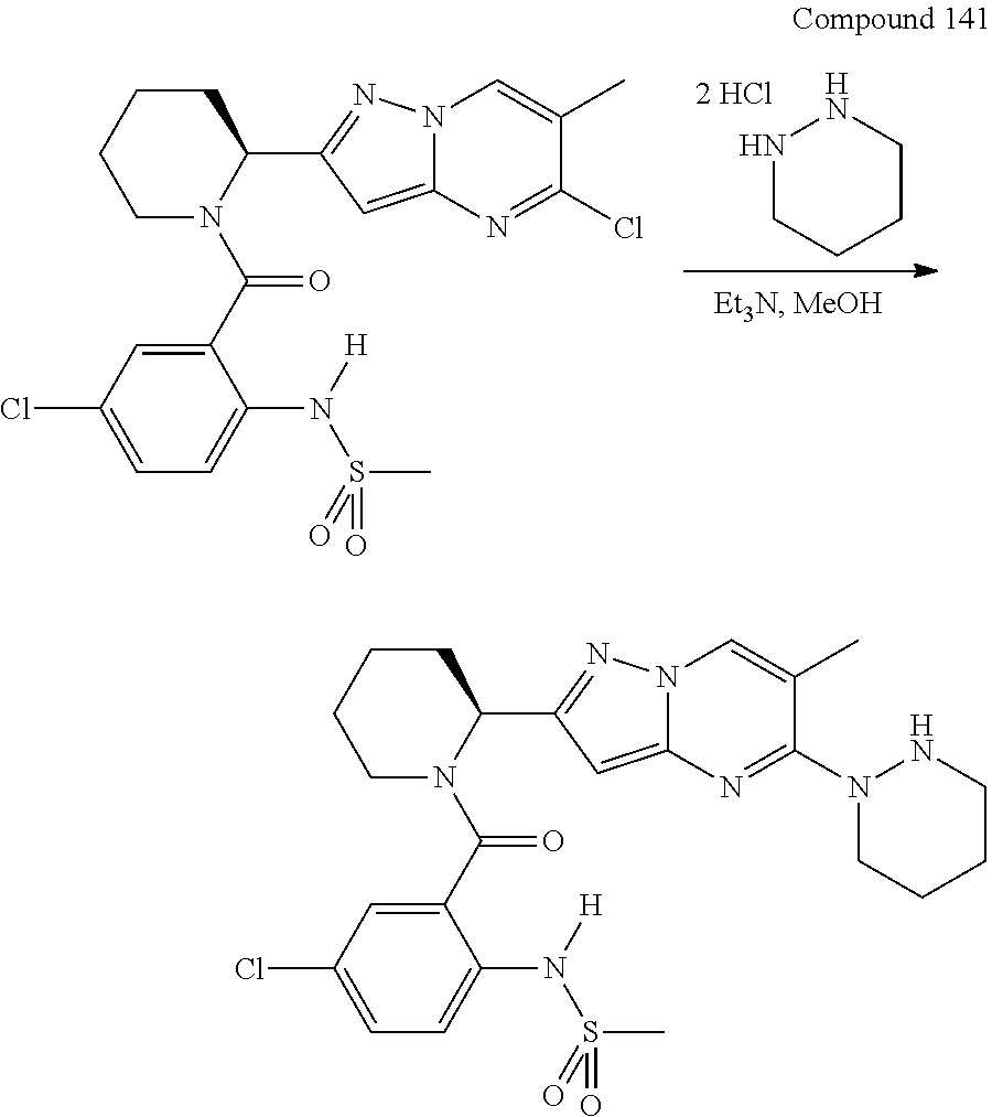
[2 HCl].N1CCCCN1.C1(C(=O)N2C(C3=NN4C(=C3)N=C(Cl)C(C)=C4)CCCC2)=CC(Cl)=CC=C1N([H])S(=O)(C)=O.C1(C(=O)N2C(C3=NN4C(=C3)N=C(N3CCCCN3)C(C)=C4)CCCC2)=CC(Cl)=CC=C1N([H])S(=O)(C)=O
